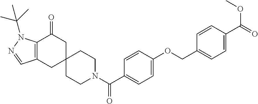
C12=C(CC3(CC1=O)CCN(C(C1=CC=C(OCC4=CC=C(C(=O)OC)C=C4)C=C1)=O)CC3)C=NN2C(C)(C)C
